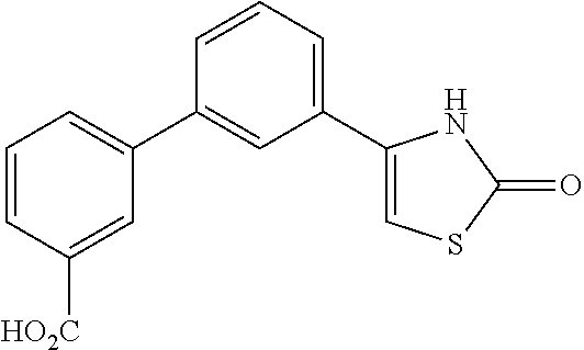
C1=CC([HO2C])=CC(C2=CC(C3=CSC(=O)N3)=CC=C2)=C1
